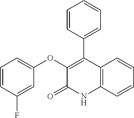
C1(OC2=CC=CC(F)=C2)=C(C2=CC=CC=C2)C2=C(NC1=O)C=CC=C2
